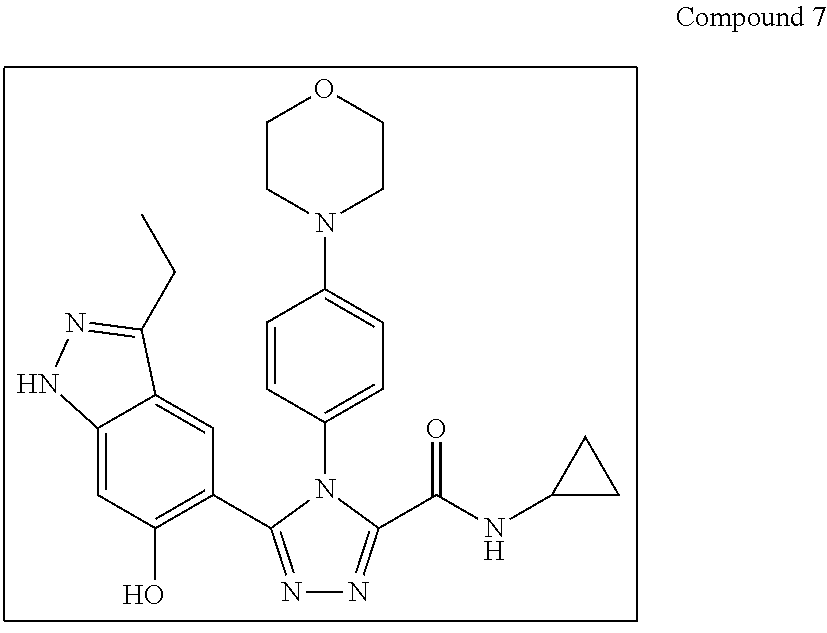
C1CN(C2=CC=C(N3C(C4=C(O)C=C5C(=C4)C(CC)=NN5)=NN=C3C(NC3CC3)=O)C=C2)CCO1
